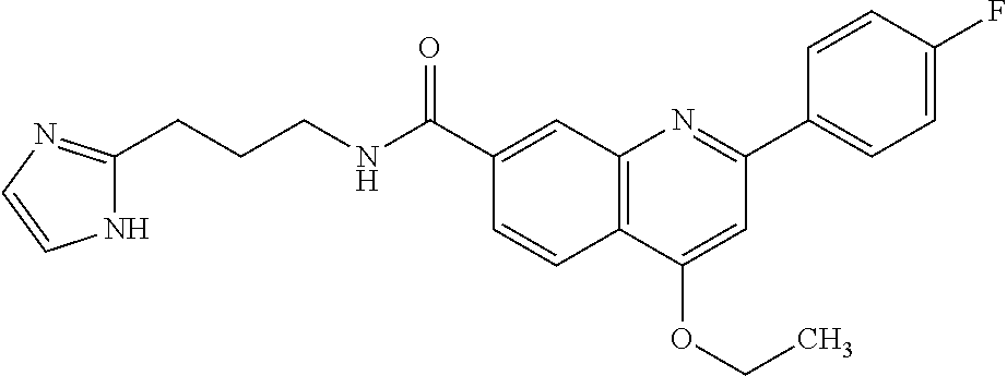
C1(C(NCCCC2=NC=CN2)=O)=CC2=C(C=C1)C(OCC)=CC(C1=CC=C(F)C=C1)=N2
